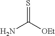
NC([OEt])=S
